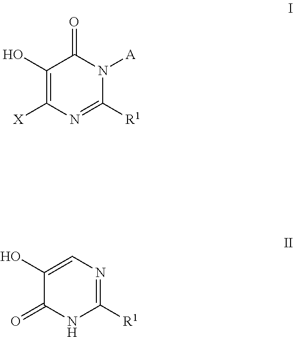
C1(O)=C([X])N=C([R1])N([A])C1=O.C1([R1])=NC=C(O)C(=O)N1
